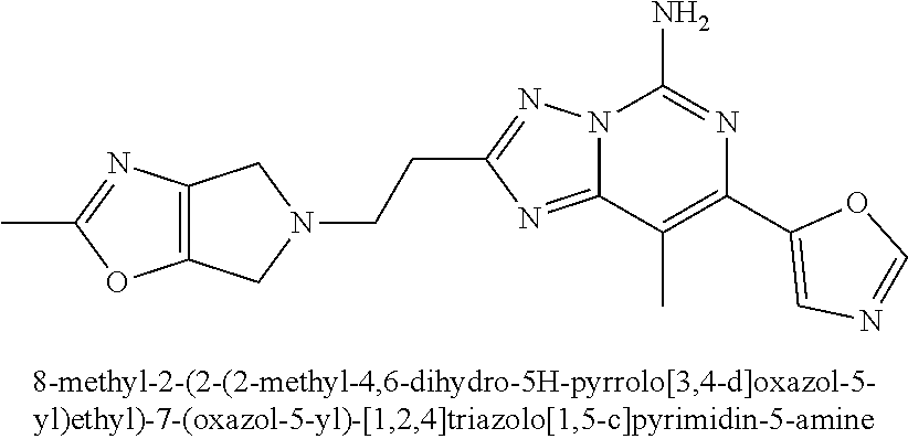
N12C(=NC(CCN3CC4=C(C3)N=C(C)O4)=N1)C(C)=C(C1=CN=CO1)N=C2N
